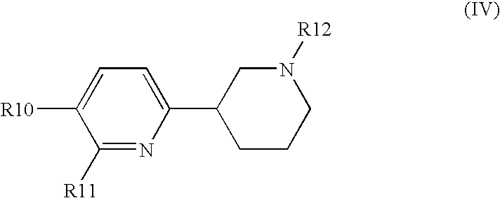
C1([R11])=NC(C2CCCN([R12])C2)=CC=C1[R10]
